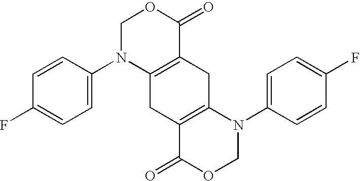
C1C2=C(CC3=C1N(C1=CC=C(F)C=C1)COC3=O)N(C1=CC=C(F)C=C1)COC2=O
